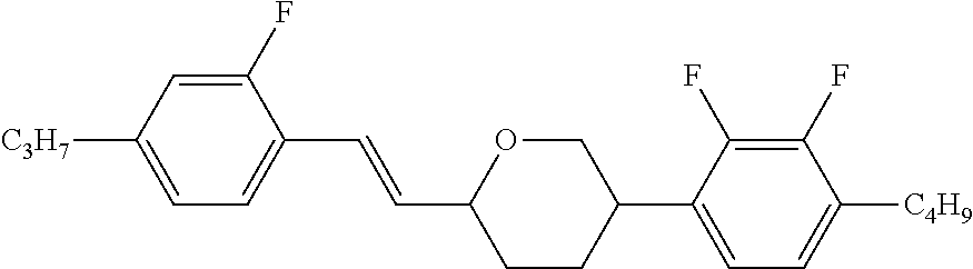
C1(F)=CC([C3H7])=CC=C1C=CC1CCC(C2=CC=C([C4H9])C(F)=C2F)CO1
